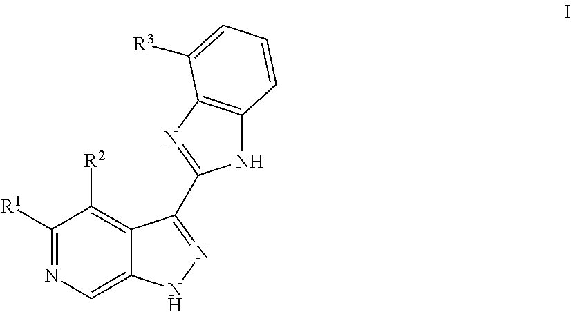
[R1]C1=NC=C2C(=C1[R2])C(C1=NC3=C(N1)C=CC=C3[R3])=NN2
